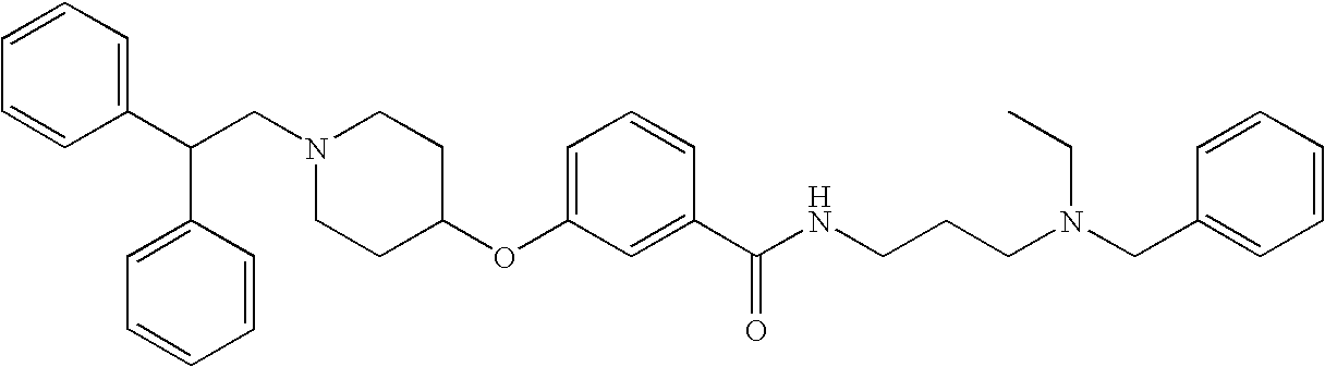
N1(CC(C2=CC=CC=C2)C2=CC=CC=C2)CCC(OC2=CC=CC(C(NCCCN(CC3=CC=CC=C3)CC)=O)=C2)CC1
